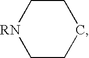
C1C[RN]CCC1
